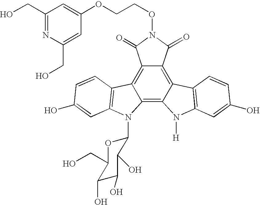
C12=C3C(=C4C(=C1C(=O)N(OCCOC1=CC(CO)=NC(CO)=C1)C2=O)C1=C(N4[H])C=C(O)C=C1)N(C1OC(CO)C(O)C(O)C1O)C1=C3C=CC(O)=C1
